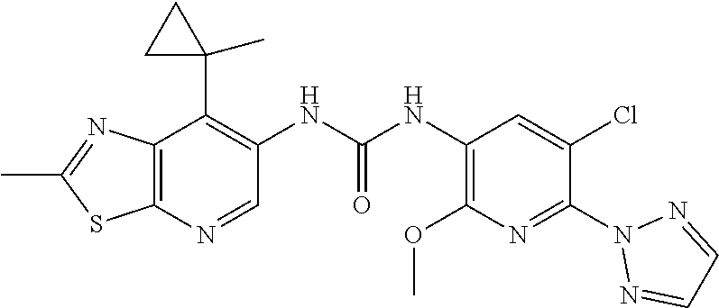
C12=C(N=CC(NC(NC3=C(OC)N=C(N4N=CC=N4)C(Cl)=C3)=O)=C1C1(C)CC1)SC(C)=N2
